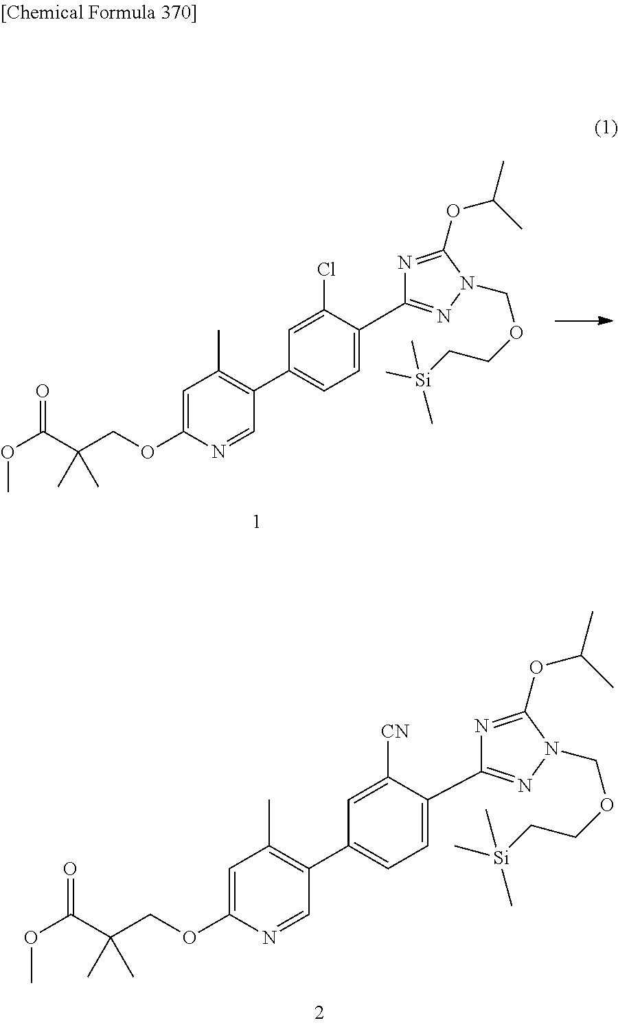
C1=C(C2=NN(COCC[Si](C)(C)C)C(OC(C)C)=N2)C(Cl)=CC(C2=C(C)C=C(OCC(C(=O)OC)(C)C)N=C2)=C1.C1=C(C2=NN(COCC[Si](C)(C)C)C(OC(C)C)=N2)C([CN])=CC(C2=C(C)C=C(OCC(C(=O)OC)(C)C)N=C2)=C1
